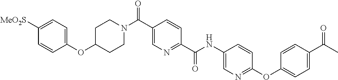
C1=CC(OC2CCN(C(C3=CN=C(C(NC4=CN=C(OC5=CC=C(C(=O)C)C=C5)C=C4)=O)C=C3)=O)CC2)=CC=C1[MeO2S]
